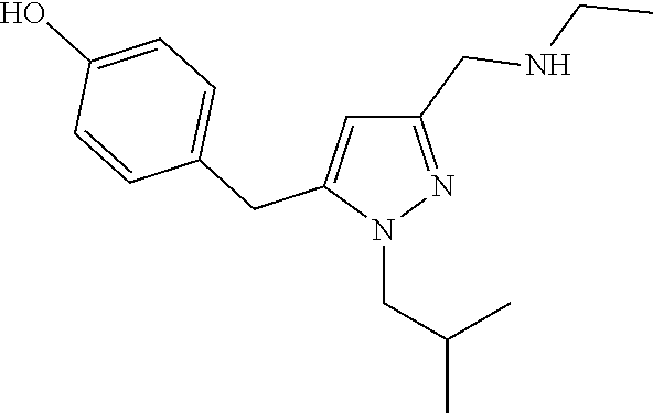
N1(CC(C)C)N=C(CNCC)C=C1CC1=CC=C(O)C=C1
